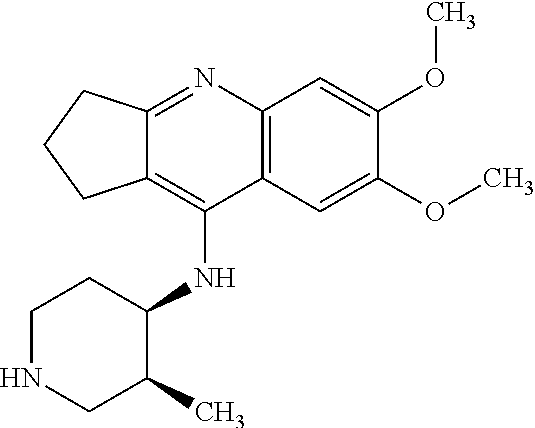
C12=C(C=C(OC)C(OC)=C1)C(NC1CCNCC1C)=C1C(=N2)CCC1
